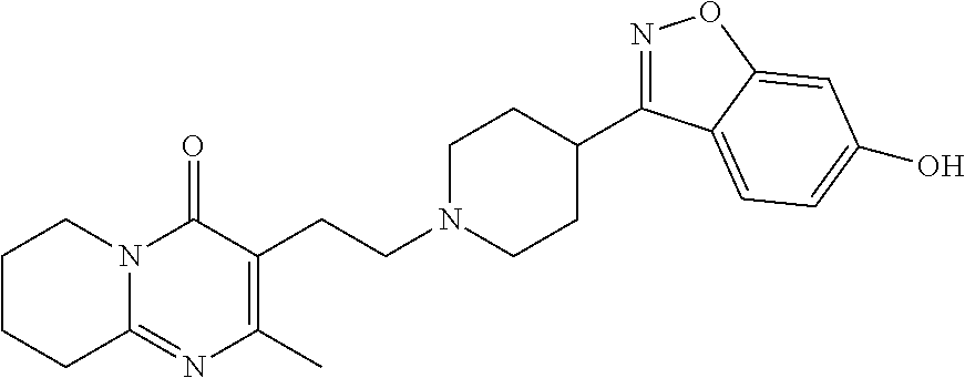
C1CCC2=NC(C)=C(CCN3CCC(C4=NOC5=CC(O)=CC=C45)CC3)C(=O)N2C1
